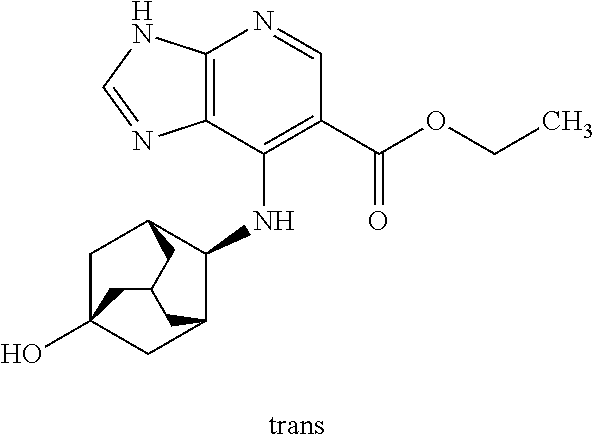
C12=C(C(NC3C4CC5(O)CC3CC(C4)C5)=C(C(OCC)=O)C=N1)N=CN2
